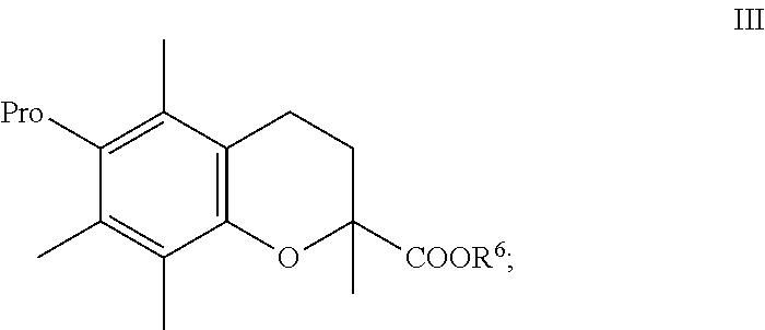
C1(C)=C([Pro])C(C)=C(C)C2=C1CCC([COOR6])(C)O2
